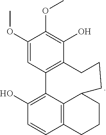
C1(OC)=CC2=C(C(O)=C1OC)CCCC1C3=C(C=CC(O)=C23)CCC1
